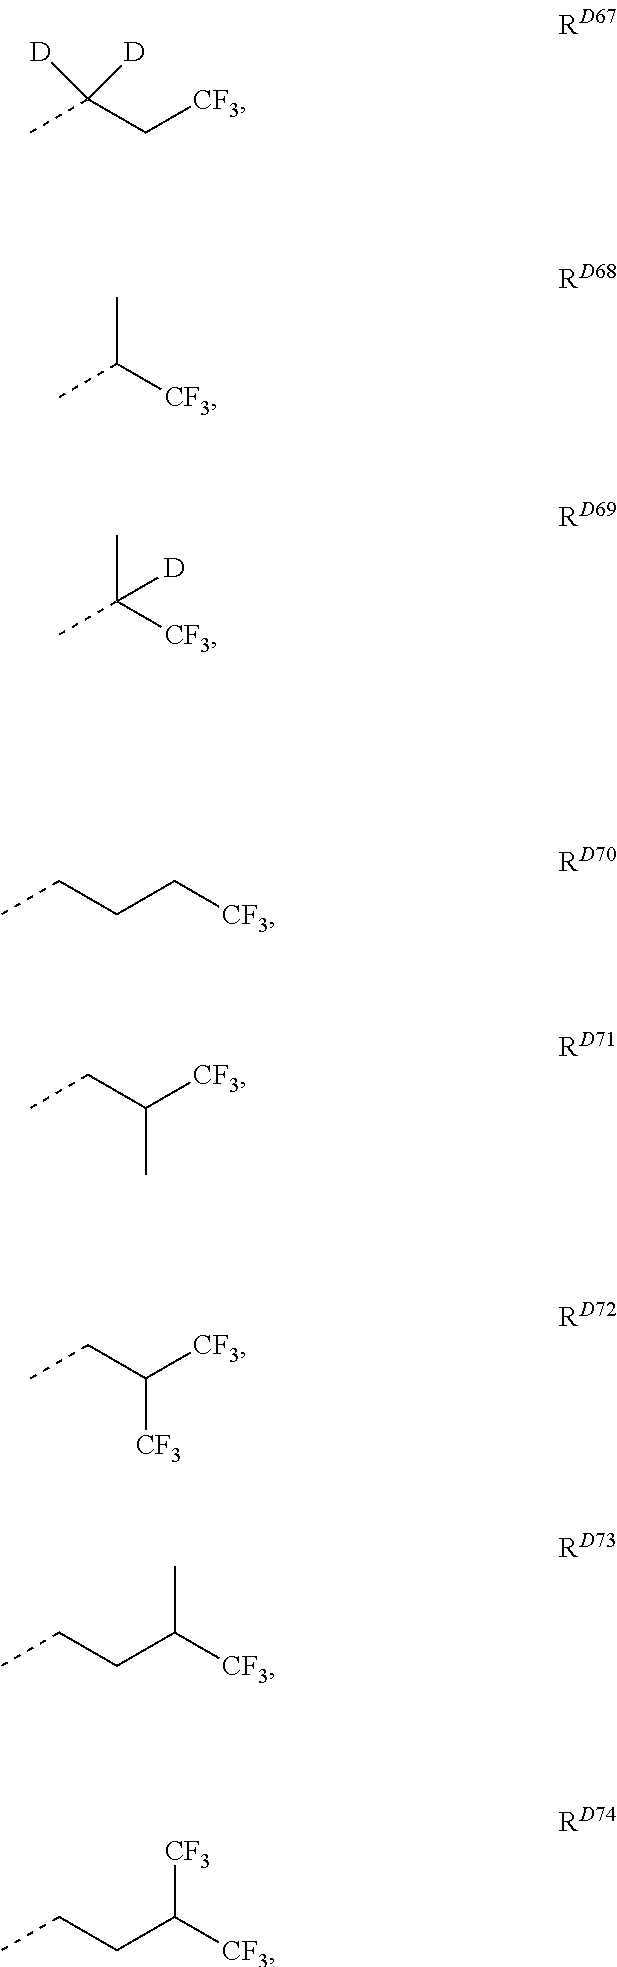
CC(C[CF3])([D])[D].CC([CF3])C.CC([CF3])(C)[D].CCCC[CF3].CCC([CF3])C.CCC([CF3])[CF3].CCCC([CF3])C.CCCC([CF3])[CF3]
